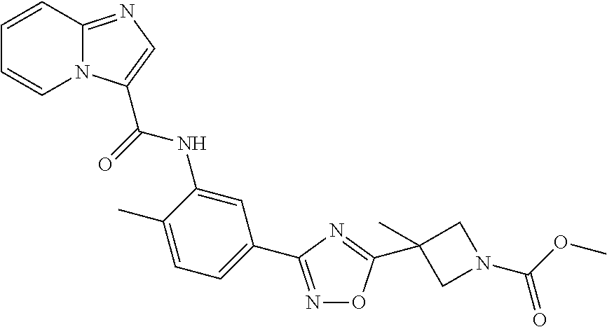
N1=C(C2=CC=C(C)C(NC(=O)C3=CN=C4N3C=CC=C4)=C2)N=C(C2(C)CN(C(OC)=O)C2)O1
